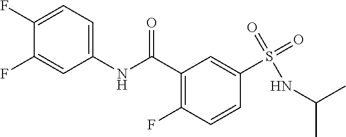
C1(C(NC2=CC=C(F)C(F)=C2)=O)=C(F)C=CC(S(=O)(=O)NC(C)C)=C1
